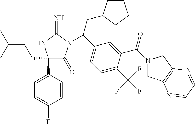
C1(C2=CC=C(F)C=C2)(CCC(C)C)C(=O)N(C(C2=CC=C(C(F)(F)F)C(C(N3CC4=C(C3)N=CC=N4)=O)=C2)CC2CCCC2)C(=N)N1
